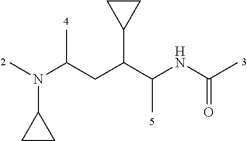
CN(C(CC(C(NC(C)=O)C)C1CC1)C)C1CC1
